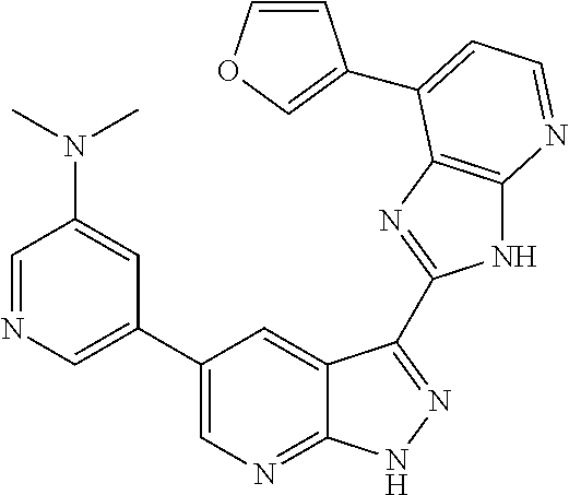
C1=NC=C(C2=CN=C3C(=C2)C(C2=NC4=C(N2)N=CC=C4C2=COC=C2)=NN3)C=C1N(C)C
